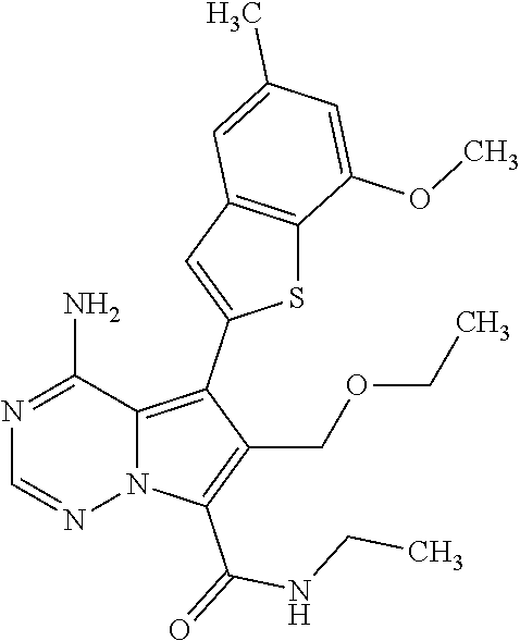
N1=C(N)C2=C(C3=CC4=C(S3)C(OC)=CC(C)=C4)C(COCC)=C(C(NCC)=O)N2N=C1
